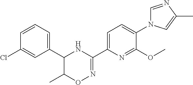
N1=C(C2=CC=C(N3C=NC(C)=C3)C(OC)=N2)NC(C2=CC=CC(Cl)=C2)C(C)O1
